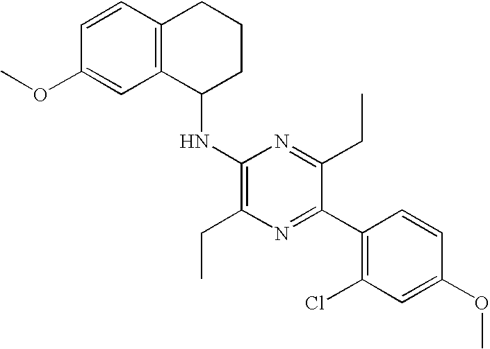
C12=C(C(NC3=C(CC)N=C(C4=C(Cl)C=C(OC)C=C4)C(CC)=N3)CCC1)C=C(OC)C=C2
